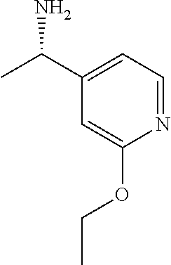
C1(C(C)N)=CC=NC(OCC)=C1
